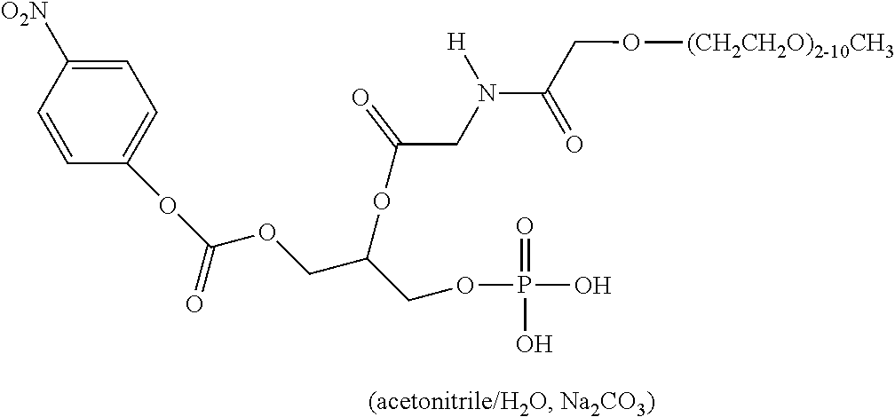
O(C(OCC(COP(O)(=O)O)OC(CN(C(CO[(CH2CH2O)2-10CH3])=O)[H])=O)=O)C1=CC=C([O2N])C=C1
